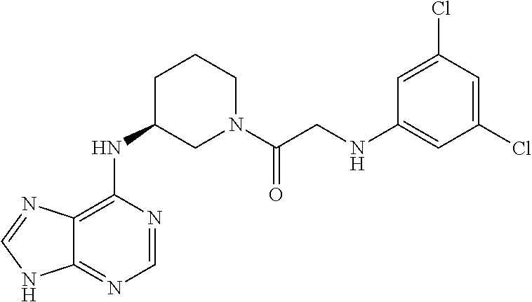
C12=C(NC3CN(C(CNC4=CC(Cl)=CC(Cl)=C4)=O)CCC3)N=CN=C1NC=N2
